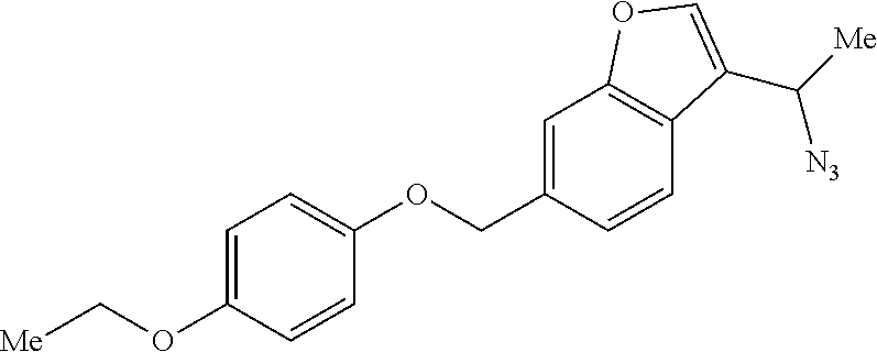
C1=C(COC2=CC=C(OC[Me])C=C2)C=CC2=C1OC=C2C([Me])[N3]
